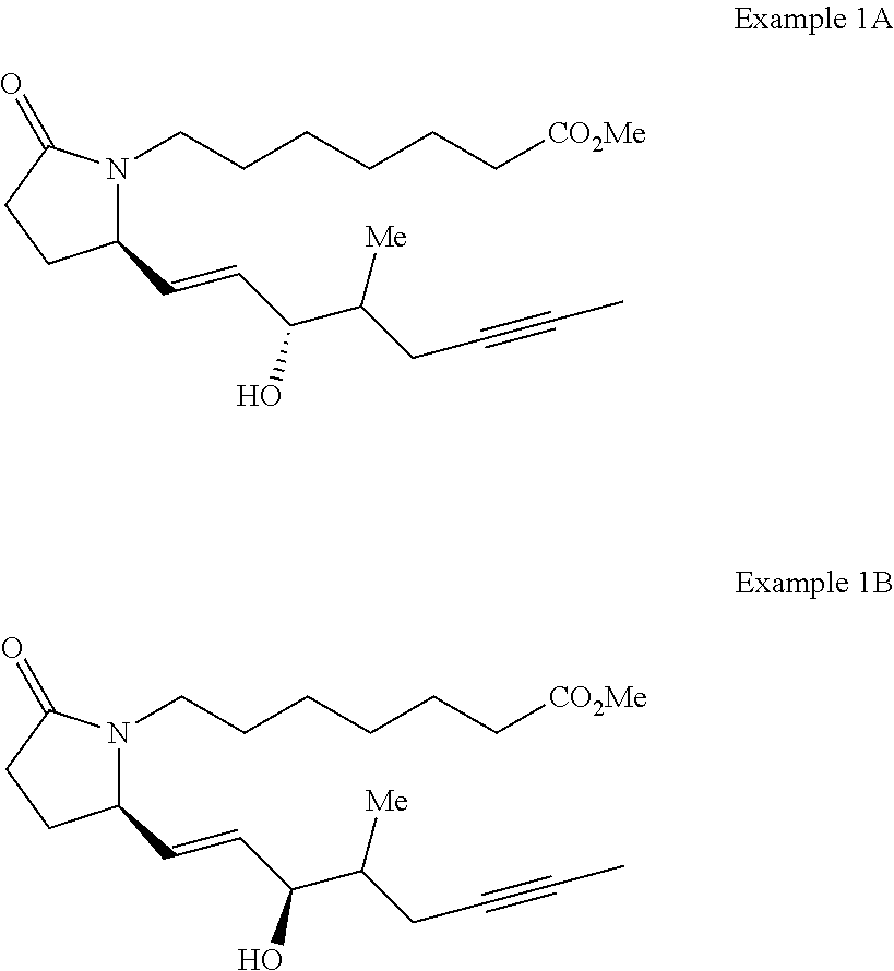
C1(C=CC(O)C([Me])CC#CC)N(CCCCCC[CO2Me])C(=O)CC1.C1(C=CC(O)C([Me])CC#CC)N(CCCCCC[CO2Me])C(=O)CC1
